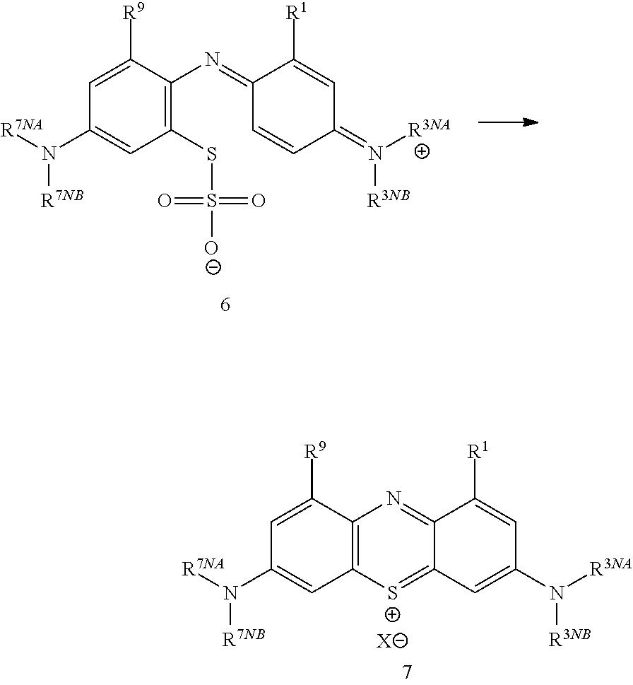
C1=C([R9])C(N=C2C=CC(=N([R3NA])[R3NB])C=C2[R1])=C(SS([O-])(=O)=O)C=C1N([R7NA])[R7NB].C1=C([R9])C2=C(C=C1N([R7NA])[R7NB])[S+]=C1C(=N2)C([R1])=CC(N([R3NA])[R3NB])=C1.[X]
